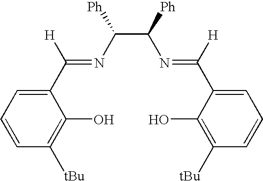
C1(C(=NC(C(N=C(C2=CC=CC([tBu])=C2O)[H])[Ph])[Ph])[H])=CC=CC([tBu])=C1O
